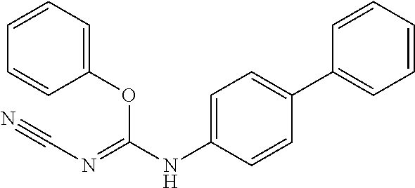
C1=C(NC(=NC#N)OC2=CC=CC=C2)C=CC(C2=CC=CC=C2)=C1
